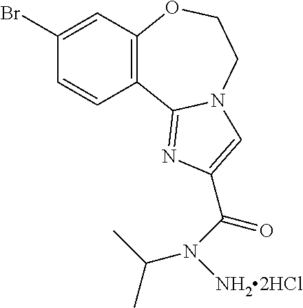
C(C1=CN2C(=N1)C1=C(OCC2)C=C(Br)C=C1)(N(C(C)C)[NH22HCl])=O
